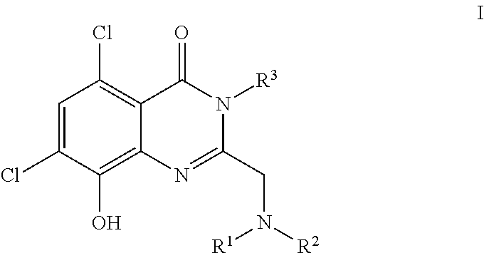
C1=C(Cl)C(O)=C2C(=C1Cl)C(=O)N([R3])C(CN([R2])[R1])=N2
